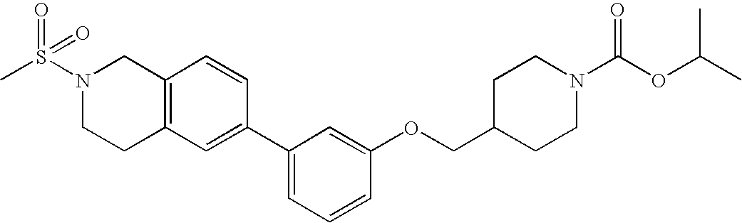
C12=C(C=C(C3=CC=CC(OCC4CCN(C(OC(C)C)=O)CC4)=C3)C=C1)CCN(S(C)(=O)=O)C2
